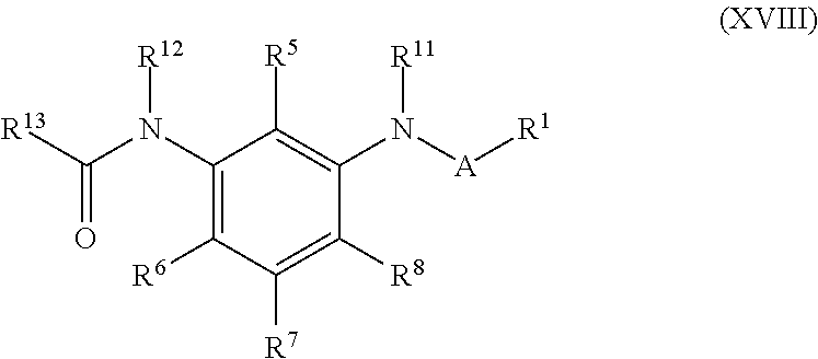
C1(N(C(=O)[R13])[R12])=C([R6])C([R7])=C([R8])C(N([A][R1])[R11])=C1[R5]
